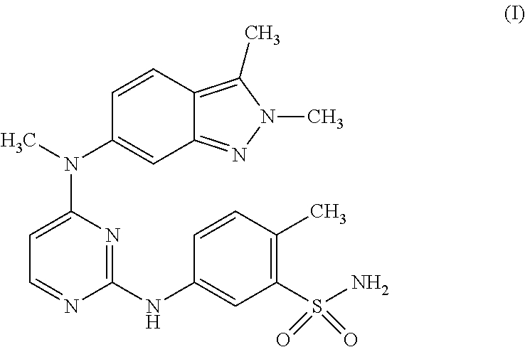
C1=C(N(C2=CC3=NN(C)C(C)=C3C=C2)C)N=C(NC2=CC(S(N)(=O)=O)=C(C)C=C2)N=C1
